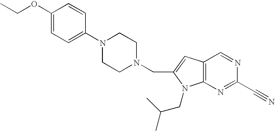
C1(OCC)=CC=C(N2CCN(CC3=CC4=C(N3CC(C)C)N=C(C#N)N=C4)CC2)C=C1
